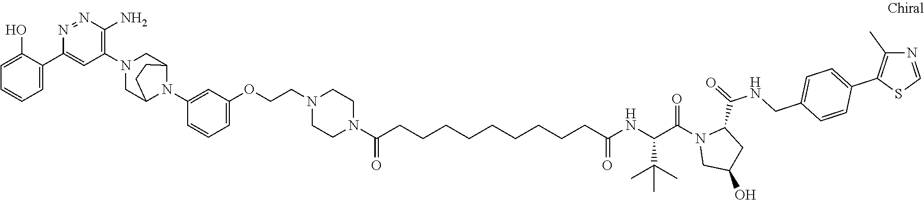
C1(O)=CC=CC=C1C1=CC(N2CC3N(C4=CC(OCCN5CCN(C(CCCCCCCCCC(NC(C(N6CC(O)CC6C(NCC6=CC=C(C7=C(C)N=CS7)C=C6)=O)=O)C(C)(C)C)=O)=O)CC5)=CC=C4)C(C2)CC3)=C(N)N=N1
